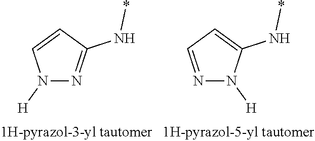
N1([H])N=C(N*)C=C1.N1=CC=C(N*)N1[H]
